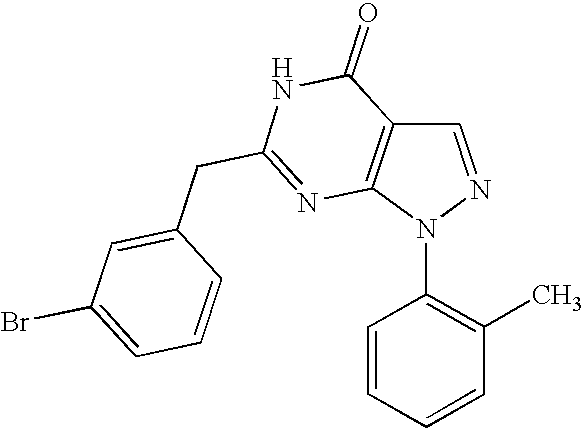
C1=NN(C2=C(C)C=CC=C2)C2=C1C(=O)NC(CC1=CC(Br)=CC=C1)=N2
